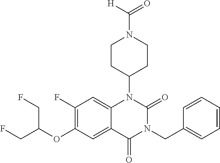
C12=CC(F)=C(OC(CF)CF)C=C1C(=O)N(CC1=CC=CC=C1)C(=O)N2C1CCN(C([H])=O)CC1
